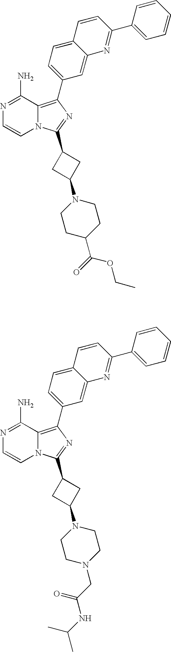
N12C(=C(C3=CC=C4C(=C3)N=C(C3=CC=CC=C3)C=C4)N=C1C1CC(N3CCC(C(=O)OCC)CC3)C1)C(N)=NC=C2.N12C(=C(C3=CC=C4C(=C3)N=C(C3=CC=CC=C3)C=C4)N=C1C1CC(N3CCN(CC(NC(C)C)=O)CC3)C1)C(N)=NC=C2
